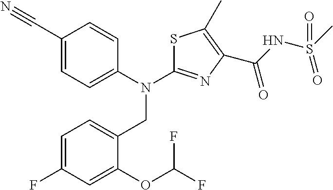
C1(C#N)=CC=C(N(C2=NC(C(NS(C)(=O)=O)=O)=C(C)S2)CC2=CC=C(F)C=C2OC(F)F)C=C1
